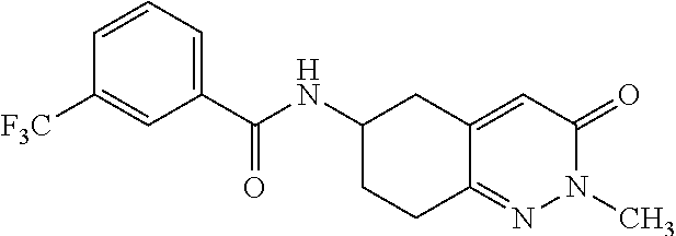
C1=CC=C(C(NC2CCC3=NN(C)C(=O)C=C3C2)=O)C=C1[F3C]
